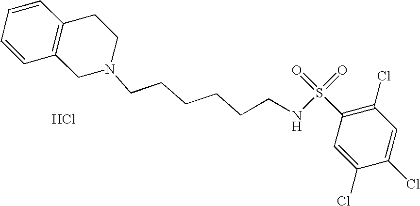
C1=CC=CC2=C1CCN(CCCCCCNS(=O)(=O)C1=C(Cl)C=C(Cl)C(Cl)=C1)C2.Cl
